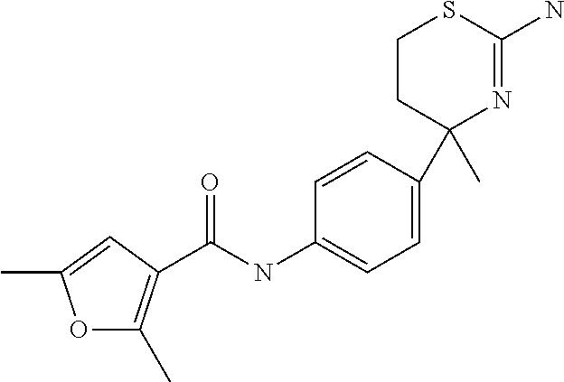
C1=CC(C2(C)N=C(N)SCC2)=CC=C1NC(C1=C(C)OC(C)=C1)=O
